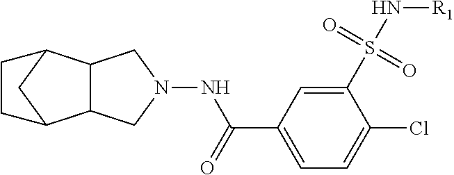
C12C(C3CC1CC3)CN(NC(C1=CC=C(Cl)C(S(N[R1])(=O)=O)=C1)=O)C2
